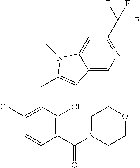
C1(C(N2CCOCC2)=O)=C(Cl)C(CC2=CC3=CN=C(C(F)(F)F)C=C3N2C)=C(Cl)C=C1
